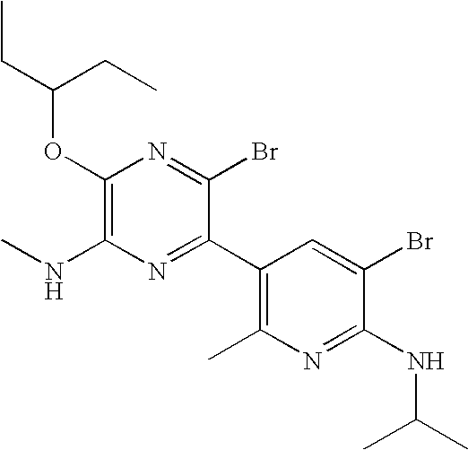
CCC(OC1=C(NC)N=C(C2=C(C)N=C(NC(C)C)C(Br)=C2)C(Br)=N1)CC
